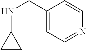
C1(CNC2CC2)=CC=NC=C1
